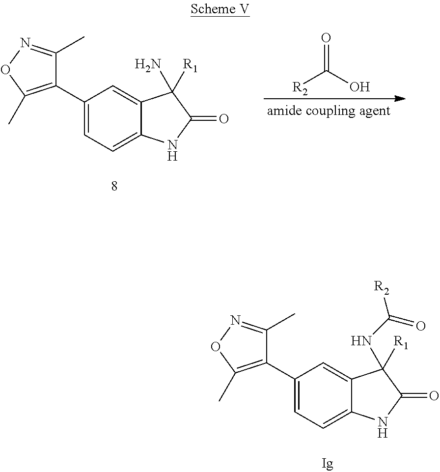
C1=C(C2=C(C)ON=C2C)C=C2C(=C1)NC(=O)C2([R1])NC([R2])=O.C1=C(C2=C(C)ON=C2C)C=C2C(=C1)NC(=O)C2([R1])N.[R2]C(O)=O
